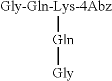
[Gly-Gln-Lys-4Abz][Gln][Gly]
